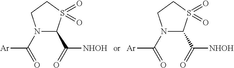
N1(C(=O)[Ar])C(C(=O)[NHOH])S(=O)(=O)CC1.N1(C(=O)[Ar])C(C(=O)[NHOH])S(=O)(=O)CC1
